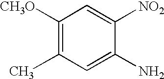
C1([CH3O])=C(C)C=C(N)C([NO2])=C1
